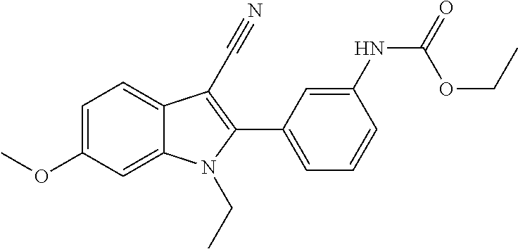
C1=C(OC)C=C2C(=C1)C(C#N)=C(C1=CC=CC(NC(OCC)=O)=C1)N2CC
